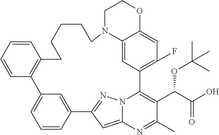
C1=CC2=CC(=C1)C1=C(C=CC=C1)CCCCCN1C3=CC(=C(F)C=C3OCC1)C1=C(C(C(O)=O)OC(C)(C)C)C(C)=NC3=CC2=NN31
